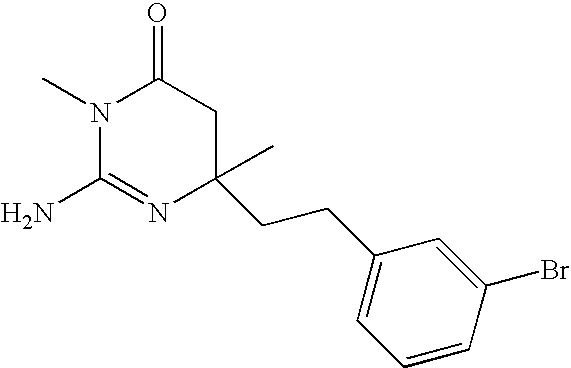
N1(C)C(N)=NC(CCC2=CC=CC(Br)=C2)(C)CC1=O
